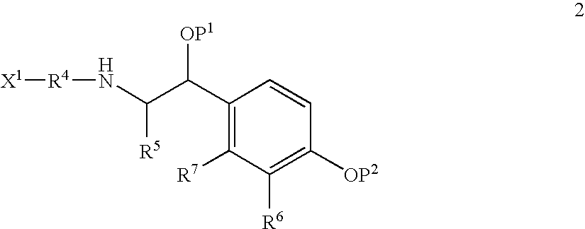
C1([R6])=C([OP2])C=CC(C(C([R5])N[R4][X1])[OP1])=C1[R7]
